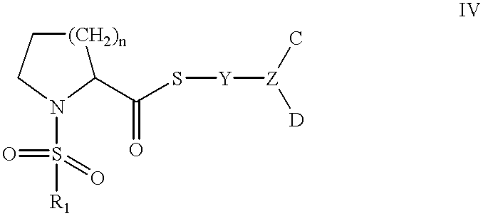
[(CH2)n]1CCN(S(=O)(=O)[R1])C1C(S[Y][Z](C)[D])=O
